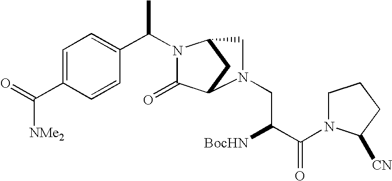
C1=C(C(=O)[NMe2])C=CC(C(C)N2C(=O)C3CC2CN3CC([BocHN])C(=O)N2CCCC2[CN])=C1
